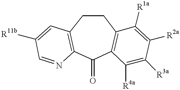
C1(=O)C2=C(CCC3=C1N=CC([R11b])=C3)C([R1a])=C([R2a])C([R3a])=C2[R4a]
